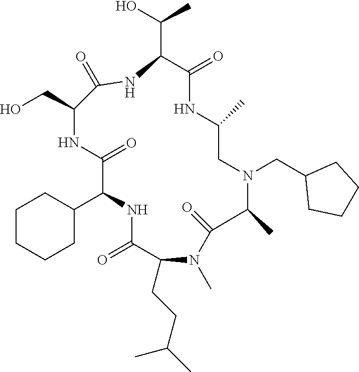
C1CCCC(C2NC(=O)C(CCC(C)C)N(C)C(=O)C(C)N(CC3CCCC3)CC(C)NC(=O)C(C(O)C)NC(=O)C(CO)NC2=O)C1
